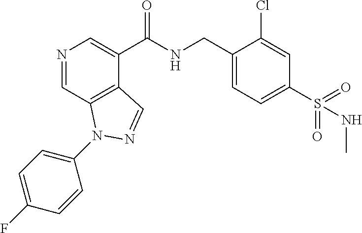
N1=CC2=C(C(C(NCC3=CC=C(S(NC)(=O)=O)C=C3Cl)=O)=C1)C=NN2C1=CC=C(F)C=C1
